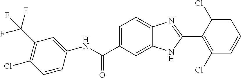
N(C(C1=CC=C2C(=C1)NC(C1=C(Cl)C=CC=C1Cl)=N2)=O)C1=CC(C(F)(F)F)=C(Cl)C=C1
